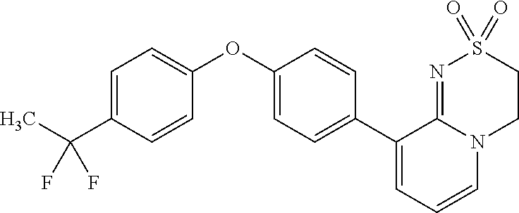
C1(OC2=CC=C(C(C)(F)F)C=C2)=CC=C(C2=CC=CN3C2=NS(=O)(=O)CC3)C=C1
